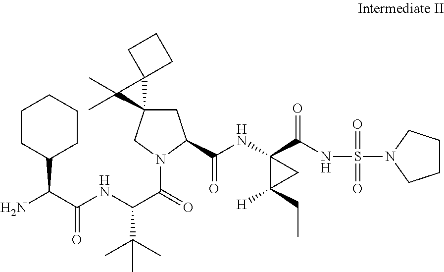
C1CC(C(N)C(NC(C(=O)N2C(C(NC3(C(=O)NS(=O)(=O)N4CCCC4)C(CC)([H])C3)=O)CC3(C2)C2(C3(C)C)CCC2)C(C)(C)C)=O)CCC1
